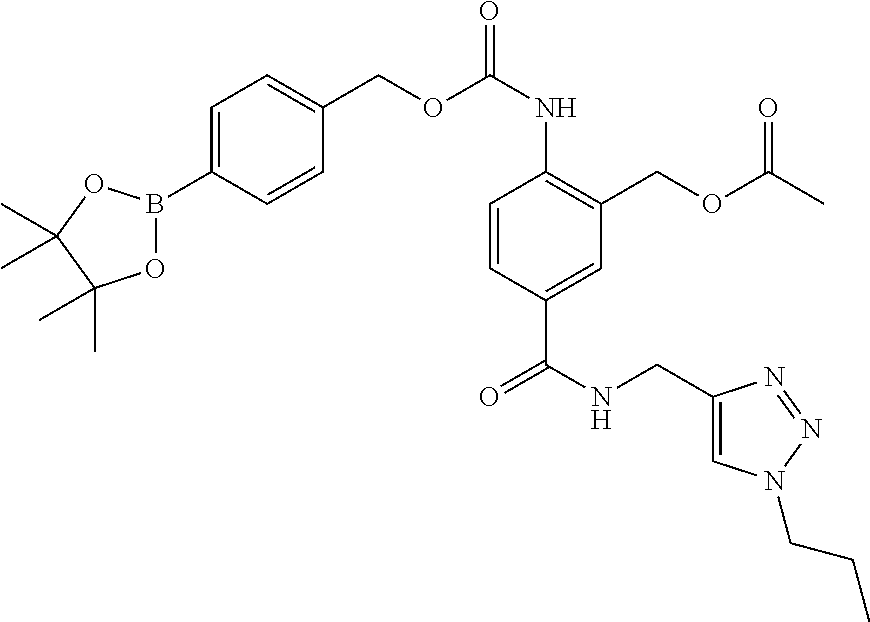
O1B(C2=CC=C(COC(=O)NC3=C(COC(=O)C)C=C(C(=O)NCC4=CN(CCC)N=N4)C=C3)C=C2)OC(C)(C)C1(C)C
